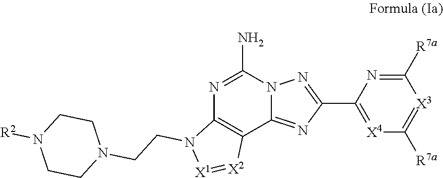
C1(N)=NC2=C(C3=NC(C4=[X4]C([R7a])=[X3]C([R7a])=N4)=NN13)[X2]=[X1]N2CCN1CCN([R2])CC1
